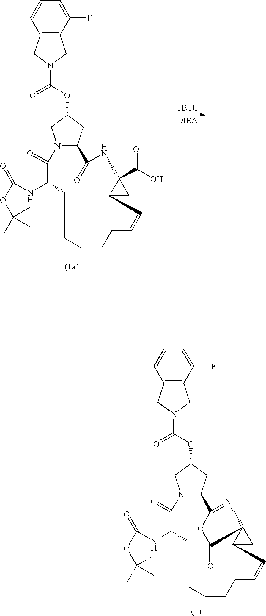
C12=C(CN(C(OC3CC4N(C3)C(=O)C(NC(OC(C)(C)C)=O)CCCCCC=CC3C(C(O)=O)(NC4=O)C3)=O)C1)C(F)=CC=C2.[TBTU].[DIEA].C12=C(CN(C(OC3CC4N(C3)C(=O)C(NC(OC(C)(C)C)=O)CCCCCC=CC3C5(N=C4OC5=O)C3)=O)C1)C(F)=CC=C2
